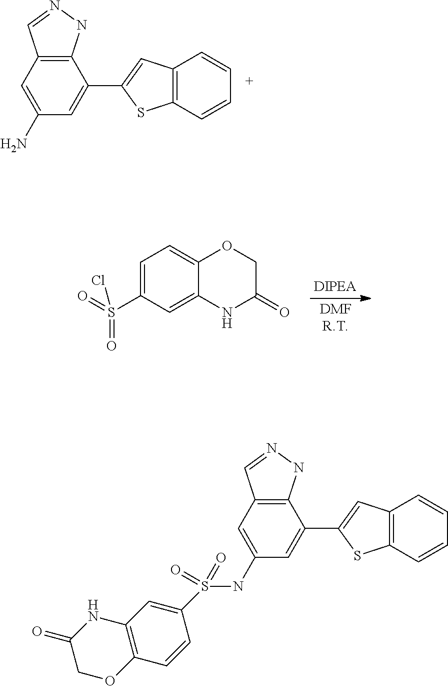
C1=C(N)C=C(C2=CC3=C(C=CC=C3)S2)C2=C1C=NN2.C1=C(S(=O)(=O)Cl)C=C2C(=C1)OCC(=O)N2.C1=C(NS(C2=CC3=C(OCC(=O)N3)C=C2)(=O)=O)C=C(C2=CC3=C(C=CC=C3)S2)C2=C1C=NN2
